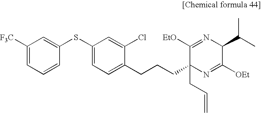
S(C1=CC([F3C])=CC=C1)C1=CC=C(CCCC2(CC=C)N=C([OEt])C(C(C)C)N=C2[EtO])C(Cl)=C1
